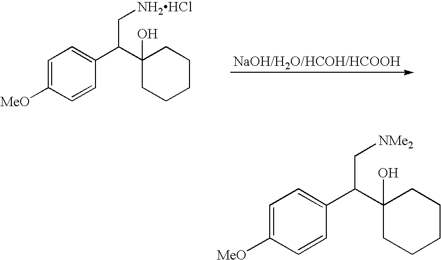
C1=CC(C(C2(O)CCCCC2)C[NH2HCl])=CC=C1[MeO].C1=CC(C(C2(O)CCCCC2)C[NMe2])=CC=C1[MeO]
